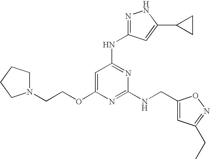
C1=C(OCCN2CCCC2)N=C(NCC2=CC(CC)=NO2)N=C1NC1=NNC(C2CC2)=C1
